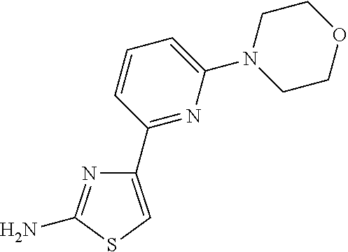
C1(C2=NC(N3CCOCC3)=CC=C2)=CSC(N)=N1
